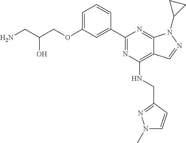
C1=C(OCC(CN)O)C=C(C2=NC(NCC3=NN(C)C=C3)=C3C(=N2)N(C2CC2)N=C3)C=C1
